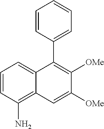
C1=CC(N)=C2C(=C1)C(C1=CC=CC=C1)=C([OMe])C([OMe])=C2
